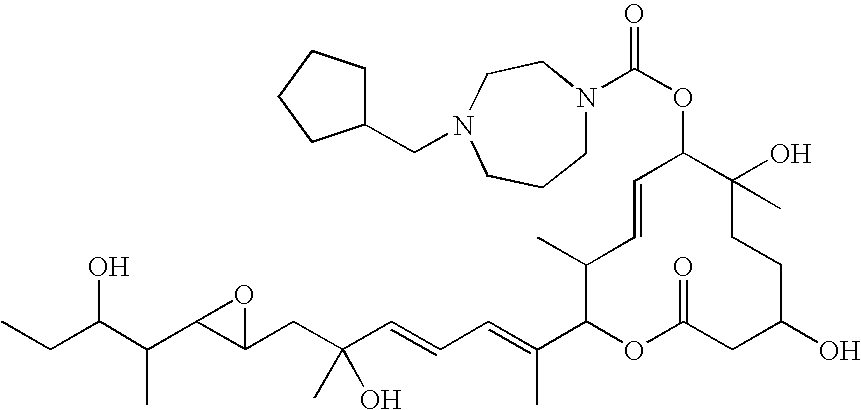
CCC(C(C1C(CC(C=CC=C(C2OC(=O)CC(O)CCC(O)(C)C(OC(=O)N3CCCN(CC4CCCC4)CC3)C=CC2C)C)(O)C)O1)C)O
